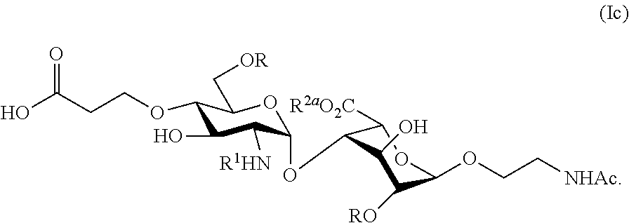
O1C(OC2C([R2aO2C])OC(OCC[NHAc])C([RO])C2O)C([R1HN])C(O)C(OCCC(O)=O)C1C[OR]
